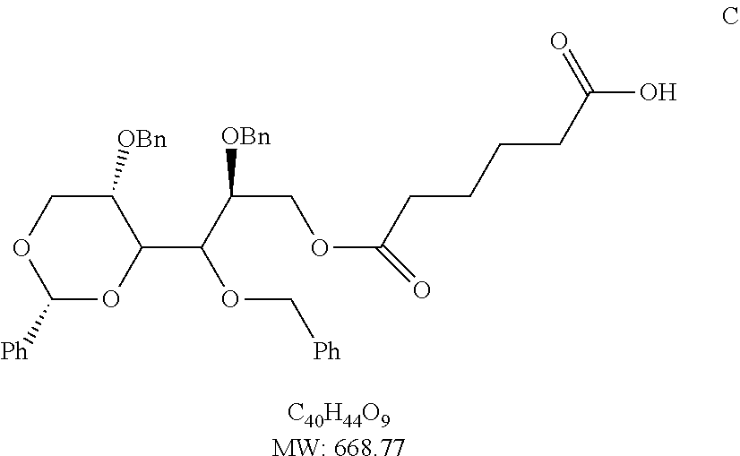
C1([Ph])OC(C(OC[Ph])C(COC(CCCCC(O)=O)=O)[OBn])C([OBn])CO1.[C40H44O9MW: 668.77]
